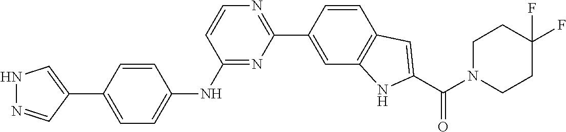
N1N=CC(C2=CC=C(NC3=NC(C4=CC5=C(C=C4)C=C(C(N4CCC(F)(F)CC4)=O)N5)=NC=C3)C=C2)=C1
